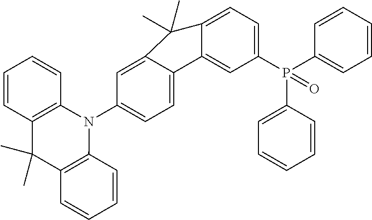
C1=C2C(=CC(N3C4=C(C(C)(C)C5=C3C=CC=C5)C=CC=C4)=C1)C(C)(C)C1=CC=C(P(C3=CC=CC=C3)(C3=CC=CC=C3)=O)C=C21
